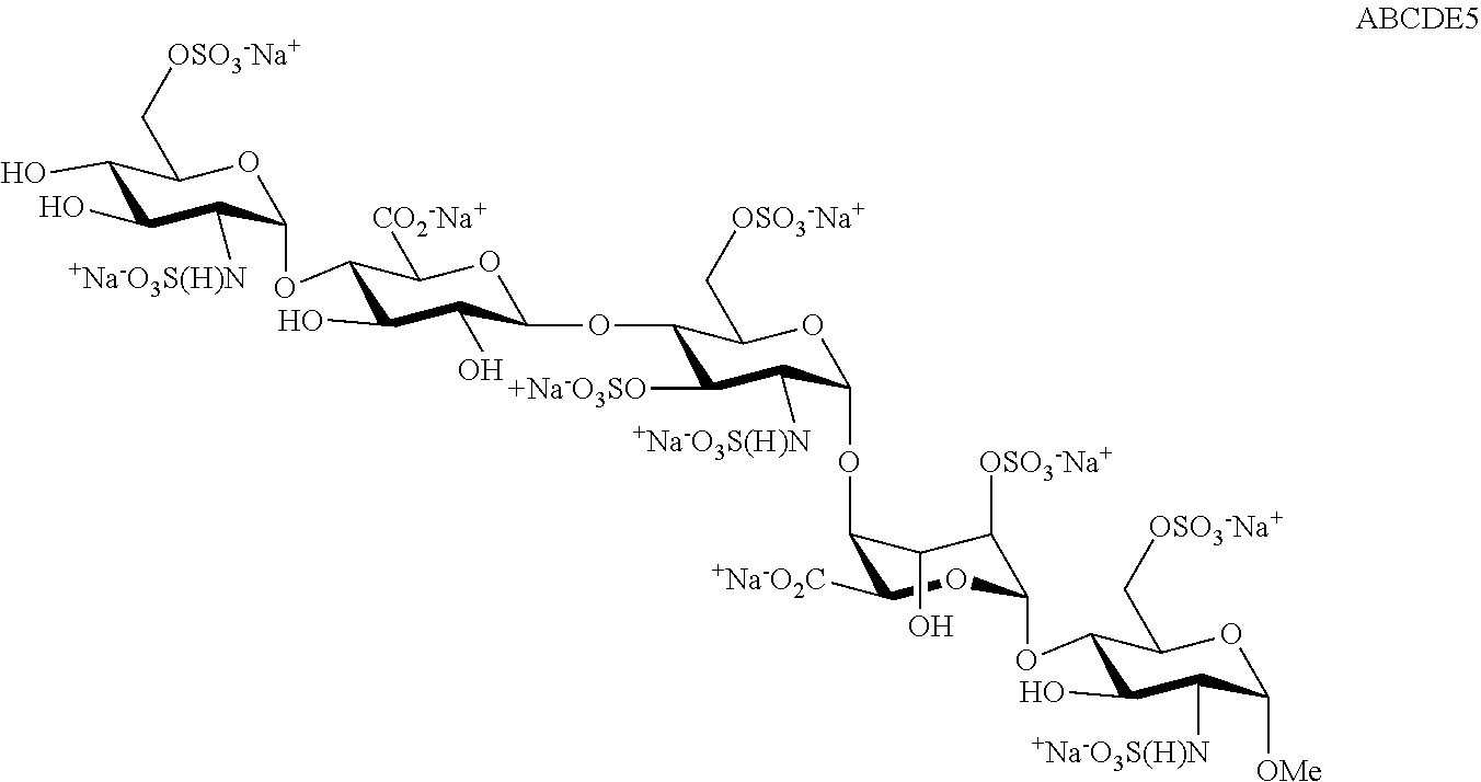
C1(O)C(O)C([+Na-O3S(H)N])C(OC2C(O)C(O)C(OC3C([+Na-O3SO])C([+Na-O3S(H)N])C(OC4C([+Na-O2C])OC(OC5C(O)C([+Na-O3S(H)N])C([OMe])OC5C[OSO3-Na+])C([OSO3-Na+])C4O)OC3C[OSO3-Na+])OC2[CO2-Na+])OC1C[OSO3-Na+]
